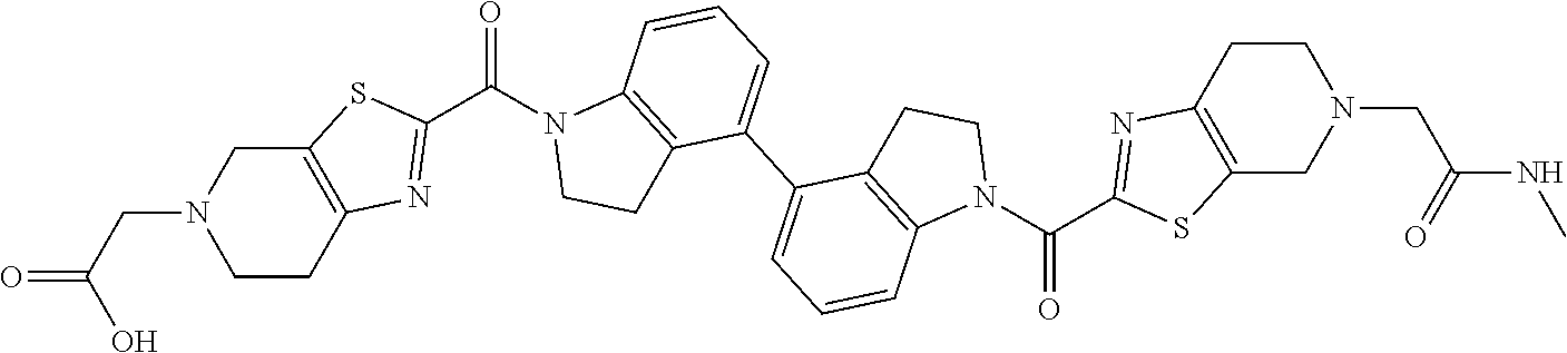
OC(=O)CN1CCC2=C(C1)SC(C(=O)N1CCC3=C1C=CC=C3C1=CC=CC3=C1CCN3C(=O)C1=NC3=C(S1)CN(CC(=O)NC)CC3)=N2
